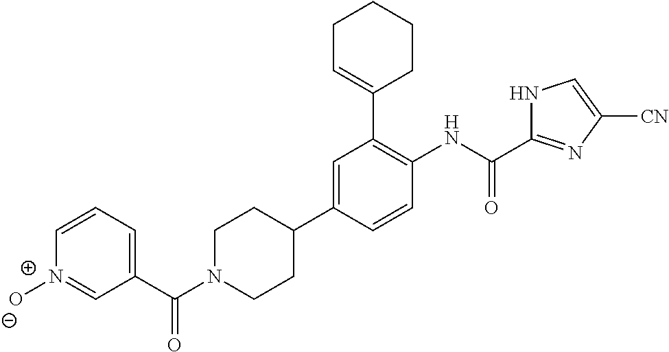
C1N(C(C2=CC=C[N+]([O-])=C2)=O)CCC(C2=CC(C3=CCCCC3)=C(NC(=O)C3=NC([CN])=CN3)C=C2)C1
